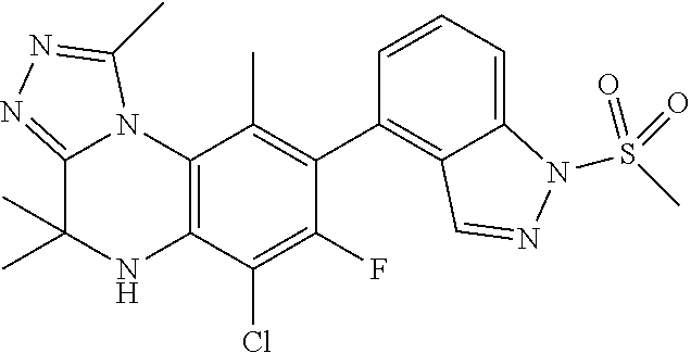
C1(C2=C3C(=CC=C2)N(S(C)(=O)=O)N=C3)=C(C)C2=C(C(Cl)=C1F)NC(C)(C)C1=NN=C(C)N21
